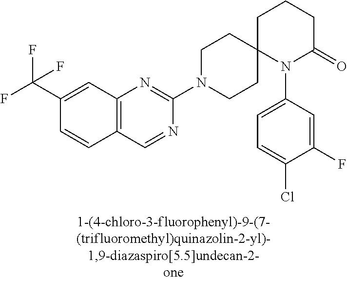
C12=C(C=NC(N3CCC4(CC3)N(C3=CC=C(Cl)C(F)=C3)C(=O)CCC4)=N1)C=CC(C(F)(F)F)=C2
